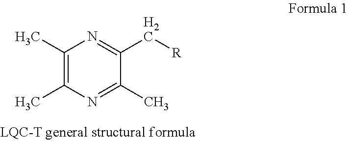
C1(C)=C(C)N=C(C)C(C[R])=N1
